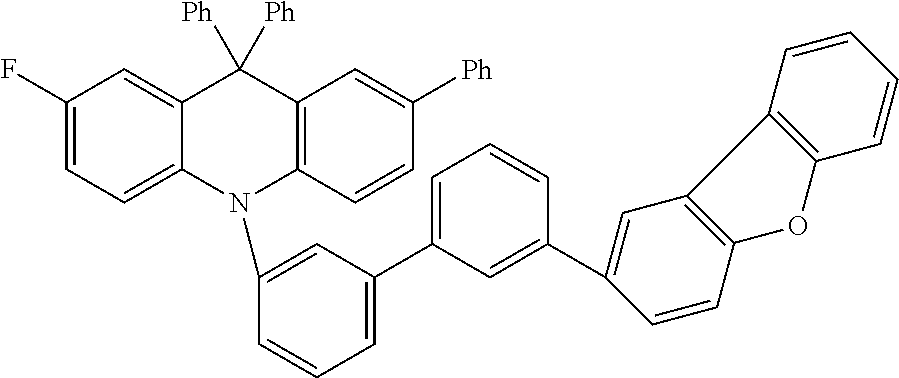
C1(F)=CC=C2C(=C1)C([Ph])([Ph])C1=C(N2C2=CC(C3=CC=CC(C4=CC5=C(C=C4)OC4=C5C=CC=C4)=C3)=CC=C2)C=CC([Ph])=C1
